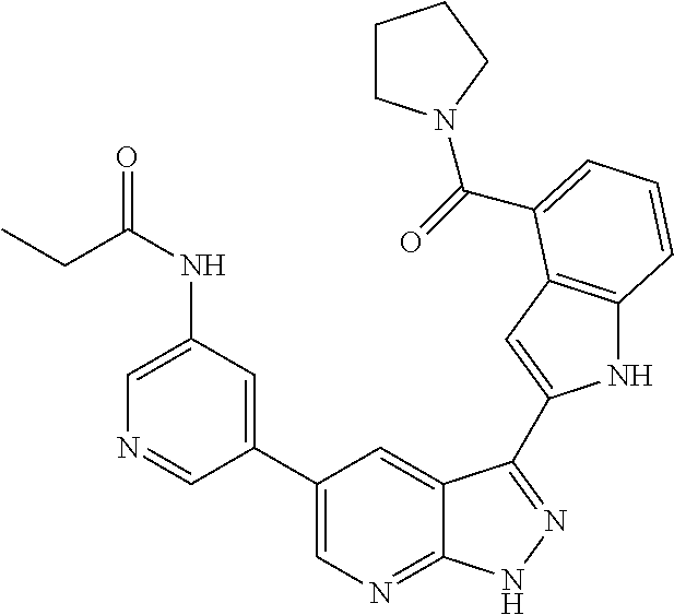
C1(C2=CN=C3C(=C2)C(C2=CC4=C(N2)C=CC=C4C(=O)N2CCCC2)=NN3)=CC(NC(CC)=O)=CN=C1
